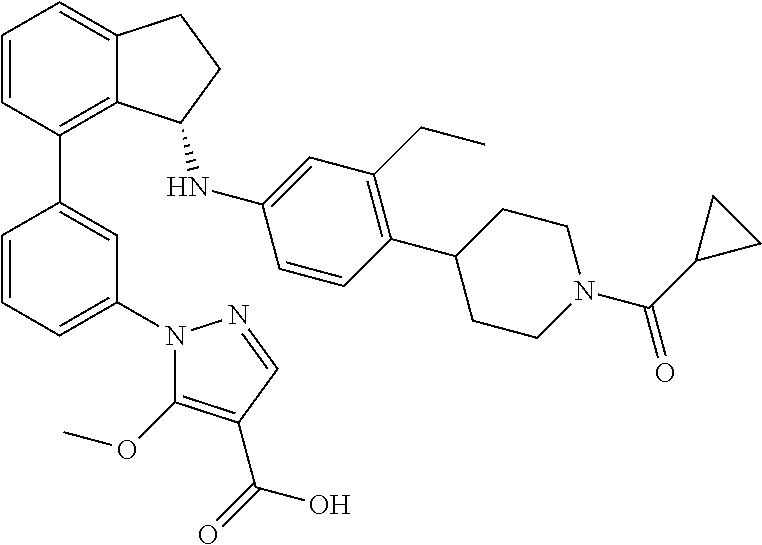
C1=CC(C2=CC(N3C(OC)=C(C(O)=O)C=N3)=CC=C2)=C2C(=C1)CCC2NC1=CC(CC)=C(C2CCN(C(C3CC3)=O)CC2)C=C1
